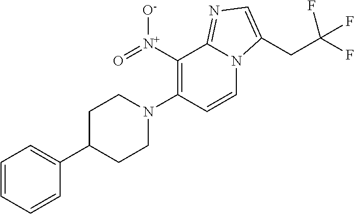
C1=CC=CC(C2CCN(C3=C([N+]([O-])=O)C4=NC=C(CC(F)(F)F)N4C=C3)CC2)=C1
